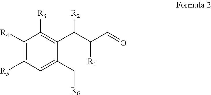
C1([R4])=C([R5])C=C(C[R6])C(C(C(C=O)[R1])[R2])=C1[R3]
